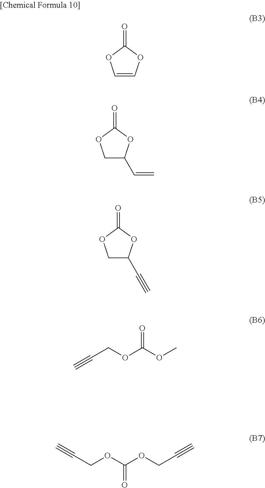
C1=COC(=O)O1.C1C(C=C)OC(=O)O1.C1C(C#C)OC(=O)O1.C(COC(OC)=O)#C.C(COC(OCC#C)=O)#C
